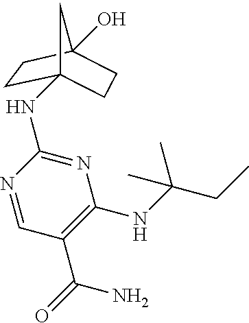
N1=CC(C(N)=O)=C(NC(CC)(C)C)N=C1NC12CCC(O)(CC1)C2
